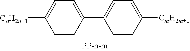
C1=C([CnH2n+1])C=CC(C2=CC=C([CmH2m+1])C=C2)=C1
